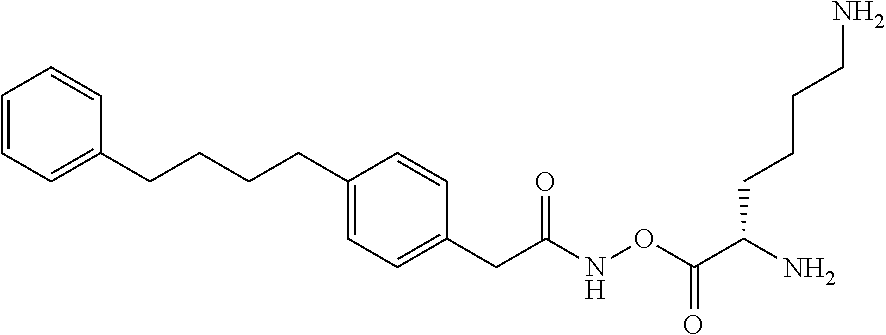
C1=CC=C(CCCCC2=CC=C(CC(NOC(C(N)CCCCN)=O)=O)C=C2)C=C1
